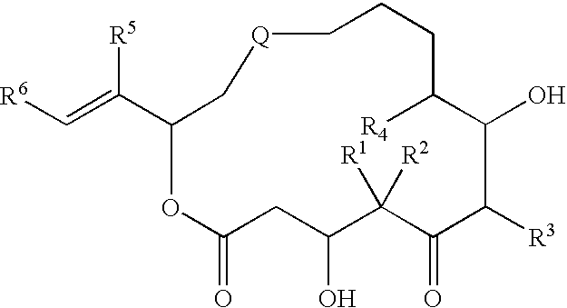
[R6]C=C([R5])C1C[Q]CCCC([R4])C(O)C([R3])C(=O)C([R1])([R2])C(O)CC(=O)O1
